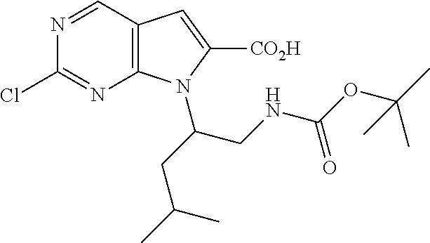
C1=NC(Cl)=NC2=C1C=C([CO2H])N2C(CC(C)C)CNC(OC(C)(C)C)=O
